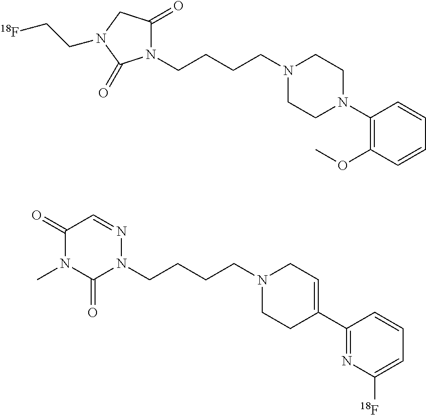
C(CCCN1CCN(C2=C(OC)C=CC=C2)CC1)N1C(=O)CN(CC[18F])C1=O.C(CCN1CCC(C2=NC([18F])=CC=C2)=CC1)CN1C(=O)N(C)C(=O)C=N1
